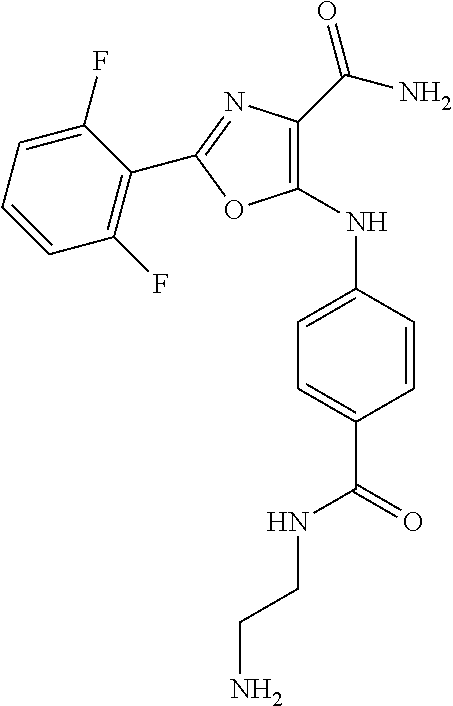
C1=C(NC2=C(C(N)=O)N=C(C3=C(F)C=CC=C3F)O2)C=CC(C(NCCN)=O)=C1
